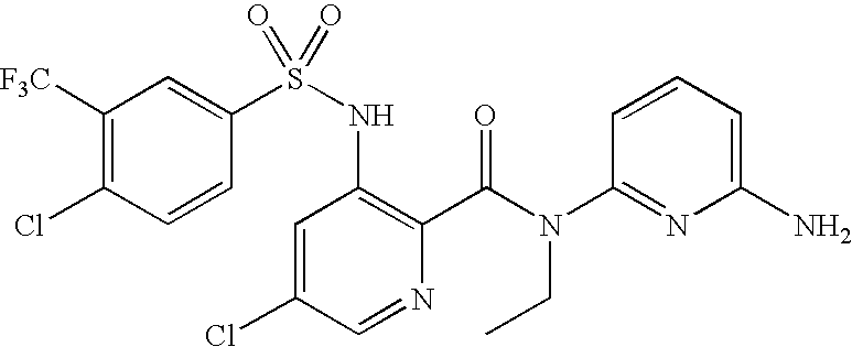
C1([F3C])=C(Cl)C=CC(S(NC2=C(C(N(CC)C3=NC(N)=CC=C3)=O)N=CC(Cl)=C2)(=O)=O)=C1
